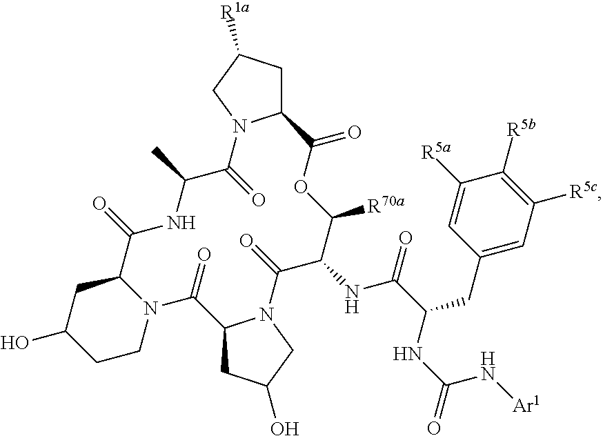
OC1CCN2C(C1)C(=O)NC(C)C(=O)N1C(CC([R1a])C1)C(=O)OC([R70a])C(NC(C(NC(=O)N[Ar1])CC1=CC([R5c])=C([R5b])C([R5a])=C1)=O)C(=O)N1C(CC(O)C1)C2=O
